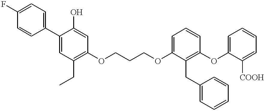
C1(F)=CC=C(C2=CC(CC)=C(OCCCOC3=CC=CC(OC4=CC=CC=C4[COOH])=C3CC3=CC=CC=C3)C=C2O)C=C1
